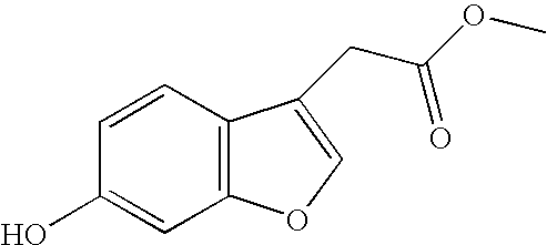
C12=C(C=CC(O)=C1)C(CC(OC)=O)=CO2
